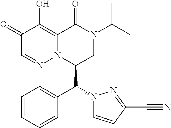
C1=CC=CC(C(N2C=CC(C#N)=N2)C2CN(C(C)C)C(=O)C3=C(O)C(=O)C=NN23)=C1
